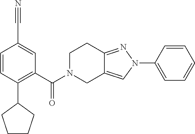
C12=NN(C3=CC=CC=C3)C=C1CN(C(=O)C1=C(C3CCCC3)C=CC(C#N)=C1)CC2
